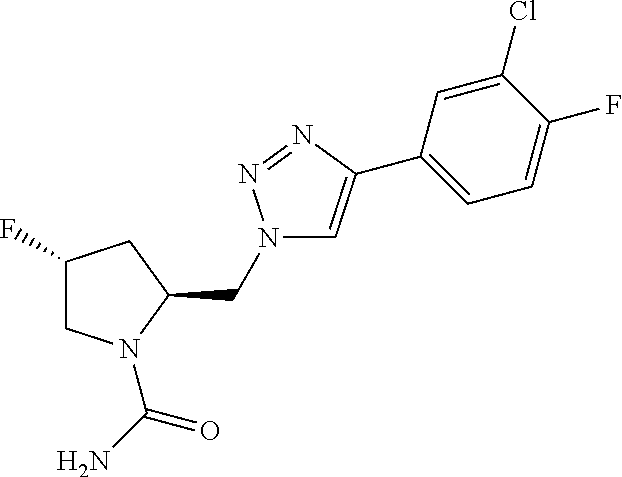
C1(F)CN(C(N)=O)C(CN2C=C(C3=CC=C(F)C(Cl)=C3)N=N2)C1
